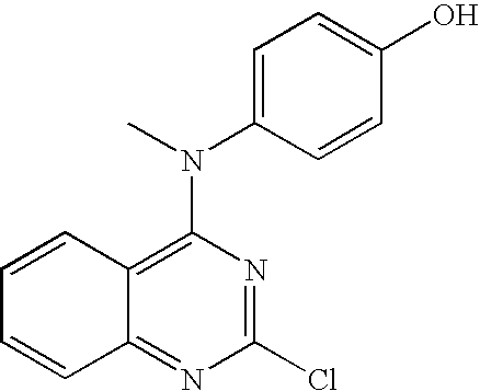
C1(Cl)=NC(N(C)C2=CC=C(O)C=C2)=C2C(=N1)C=CC=C2
